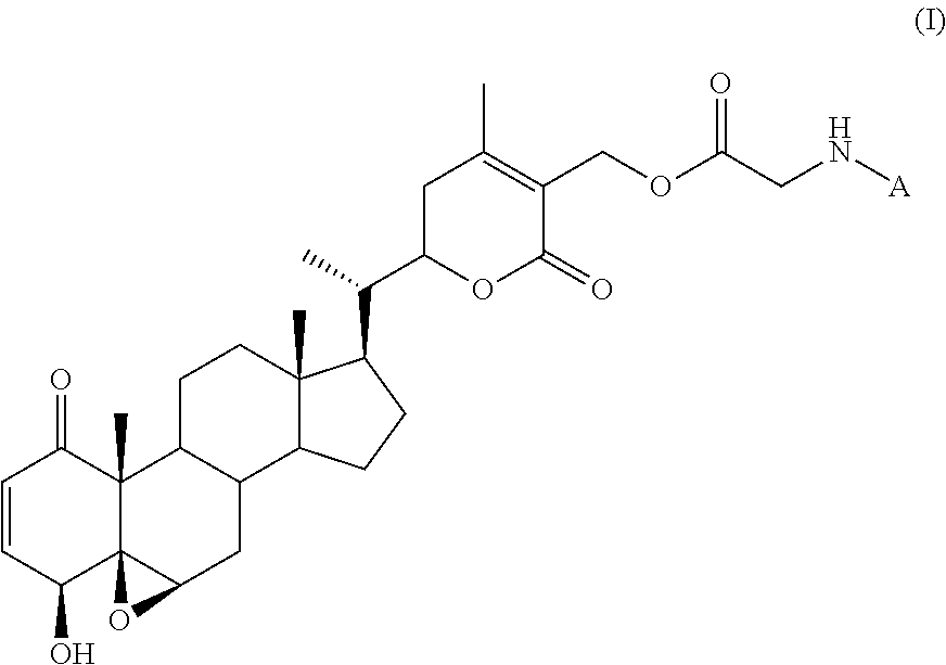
C1=CC(O)C23C(C)(C1=O)C1C(CC2O3)C2C(C)(CC1)C(C(C1OC(=O)C(COC(CN[A])=O)=C(C)C1)C)CC2
